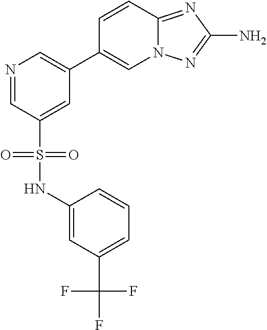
C12=NC(N)=NN1C=C(C1=CN=CC(S(NC3=CC(C(F)(F)F)=CC=C3)(=O)=O)=C1)C=C2
